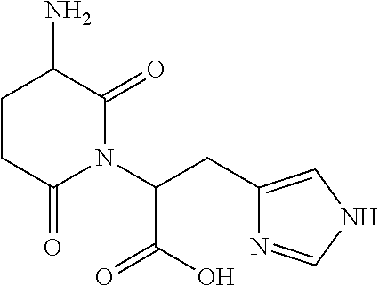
C(C(N1C(=O)CCC(N)C1=O)C(O)=O)C1=CNC=N1
